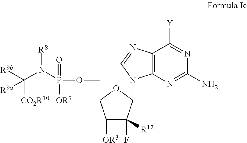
C1([OR3])C(F)([R12])C(N2C3=C(N=C2)C([Y])=NC(N)=N3)OC1COP(N(C([R9b])([CO2R10])[R9a])[R8])(=O)[OR7]
